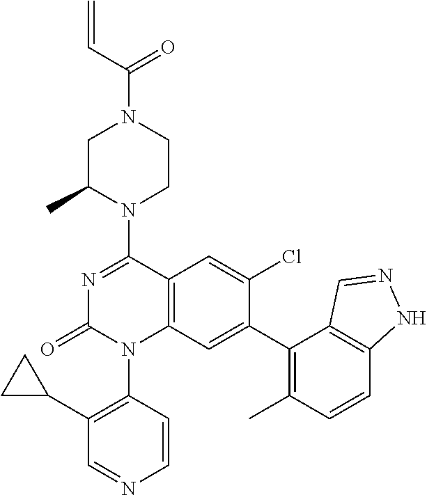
C1(N2CCN(C(=O)C=C)CC2C)=NC(=O)N(C2=C(C3CC3)C=NC=C2)C2=C1C=C(Cl)C(C1=C(C)C=CC3=C1C=NN3)=C2
